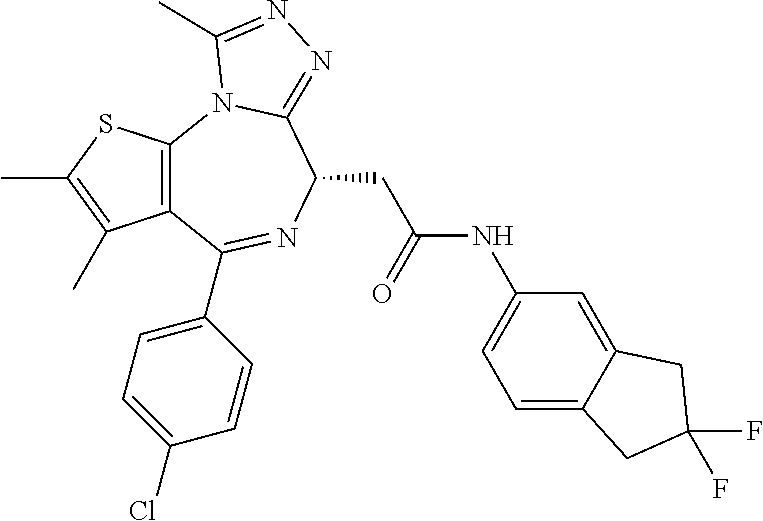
C12=C(SC(C)=C1C)N1C(=NN=C1C)C(CC(NC1=CC=C3C(=C1)CC(F)(F)C3)=O)N=C2C1=CC=C(Cl)C=C1
